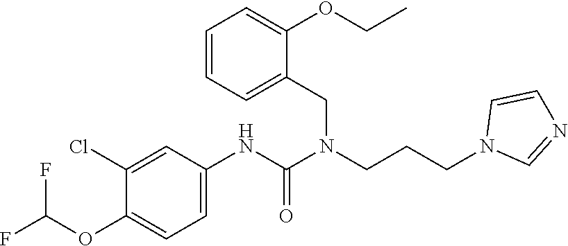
C1=C(NC(N(CCCN2C=NC=C2)CC2=CC=CC=C2OCC)=O)C=C(Cl)C(OC(F)F)=C1
